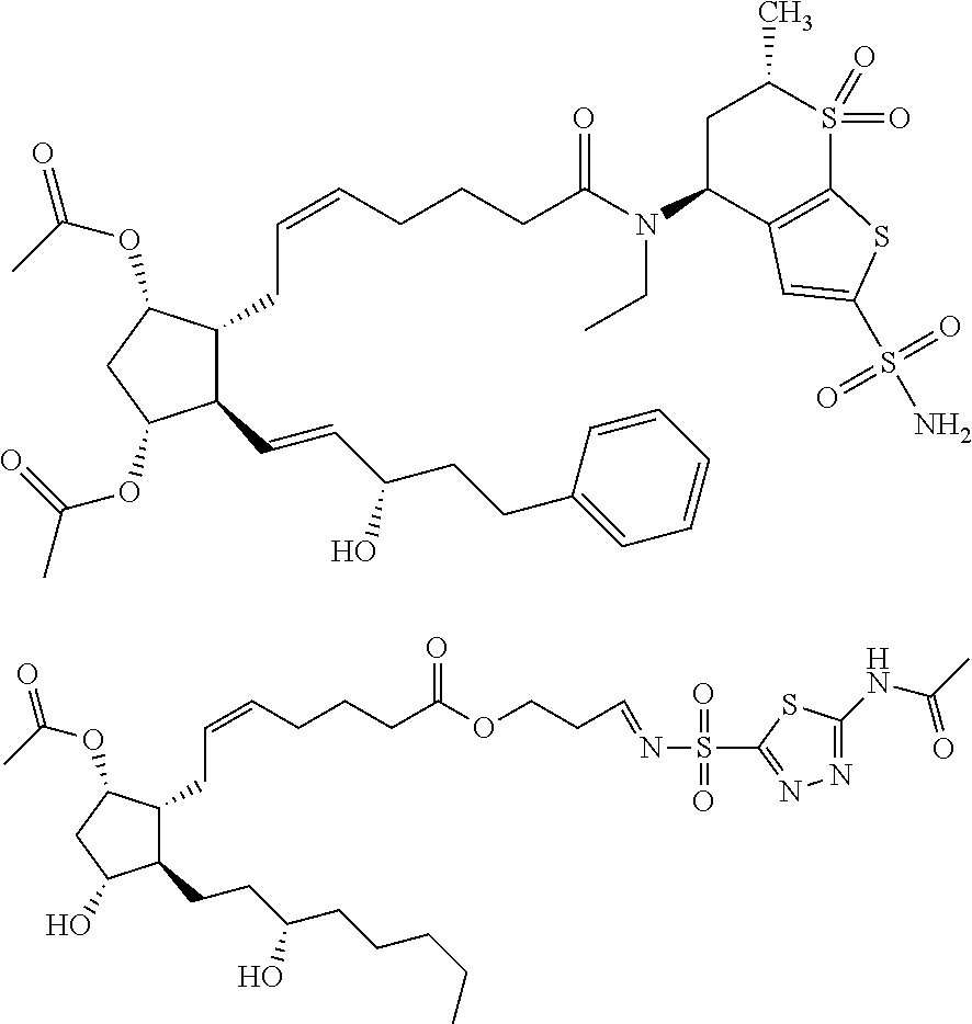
C1(CC=CCCCC(N(C2C3=C(S(=O)(=O)C(C)C2)SC(S(N)(=O)=O)=C3)CC)=O)C(C=CC(CCC2=CC=CC=C2)O)C(OC(=O)C)CC1OC(=O)C.C1(CC=CCCCC(OCCC=NS(C2=NN=C(NC(C)=O)S2)(=O)=O)=O)C(CCC(CCCCC)O)C(O)CC1OC(=O)C
